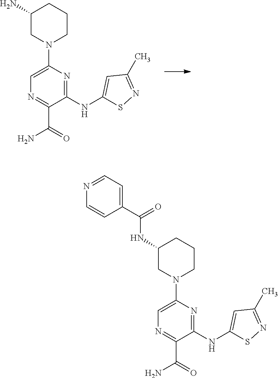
C1(NC2=CC(C)=NS2)=NC(N2CCCC(N)C2)=CN=C1C(N)=O.C1(NC2=CC(C)=NS2)=NC(N2CCCC(NC(C3=CC=NC=C3)=O)C2)=CN=C1C(N)=O
